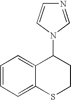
C1=CC=C2C(=C1)C(N1C=NC=C1)CCS2
